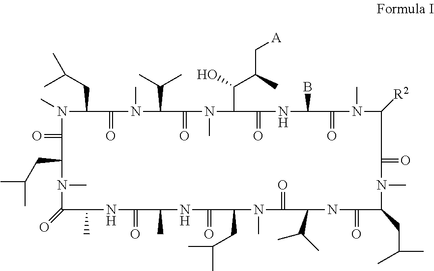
N1(C)C(=O)C(CC(C)C)N(C)C(=O)C(C)NC(=O)C(C)NC(=O)C(CC(C)C)N(C)C(=O)C(C(C)C)NC(=O)C(CC(C)C)N(C)C(=O)C([R2])N(C)C(=O)C(B)NC(=O)C(C(O)C(C)C[A])N(C)C(=O)C(C(C)C)N(C)C(=O)C1CC(C)C
